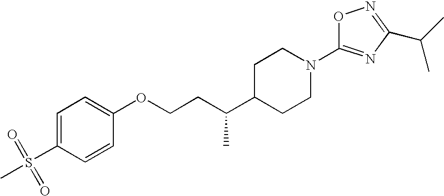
C1=C(S(=O)(=O)C)C=CC(OCCC(C2CCN(C3=NC(C(C)C)=NO3)CC2)C)=C1
